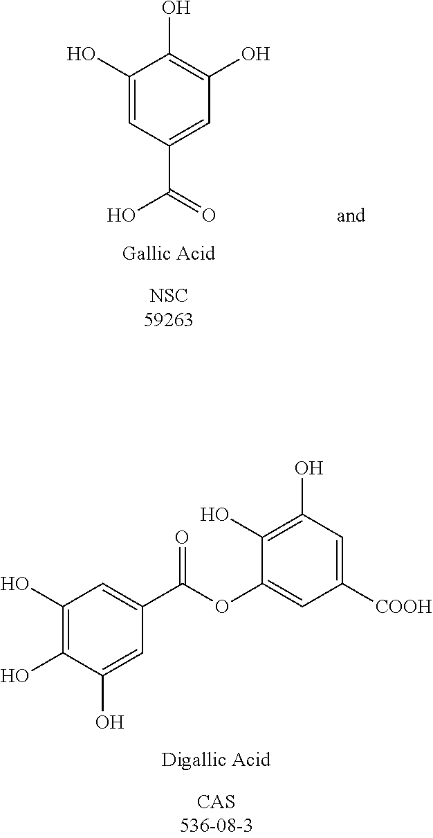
C1(O)=CC(C(=O)O)=CC(O)=C1O.C1(O)=C(O)C(O)=CC(C(OC2=CC([COOH])=CC(O)=C2O)=O)=C1
